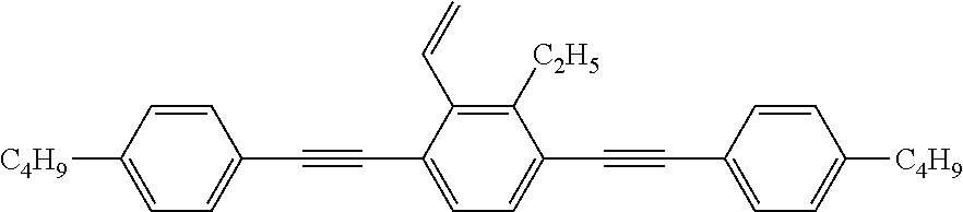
C1=CC([C4H9])=CC=C1C#CC1=CC=C(C#CC2=CC=C([C4H9])C=C2)C([C2H5])=C1C=C
